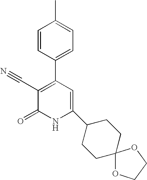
C1(=O)NC(C2CCC3(CC2)OCCO3)=CC(C2=CC=C(C)C=C2)=C1C#N
